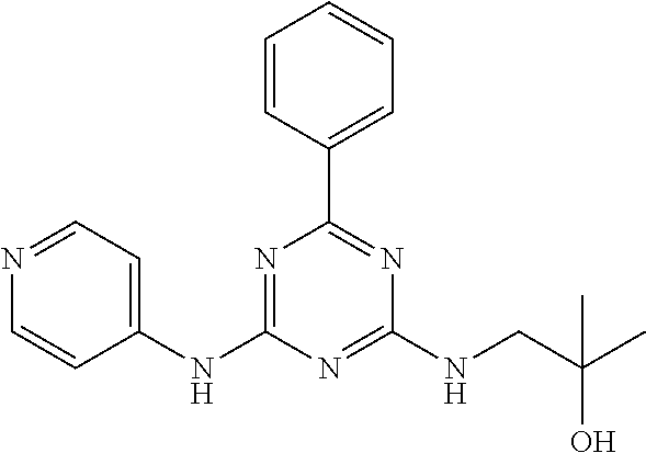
C1(NC2=NC(C3=CC=CC=C3)=NC(NCC(C)(C)O)=N2)=CC=NC=C1
